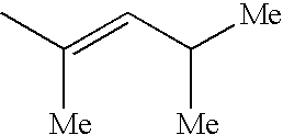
CC(=CC([Me])[Me])[Me]
